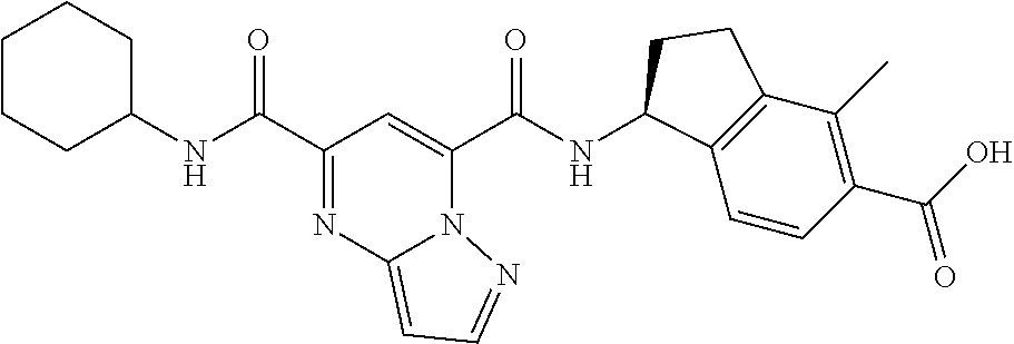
N(C(C1=NC2=CC=NN2C(C(NC2C3=C(C(C)=C(C(O)=O)C=C3)CC2)=O)=C1)=O)C1CCCCC1
